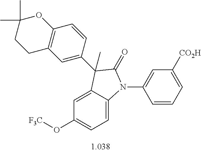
C1=C2C(=CC=C1O[F3C])N(C1=CC([CO2H])=CC=C1)C(=O)C2(C1=CC2=C(C=C1)OC(C)(C)CC2)C
